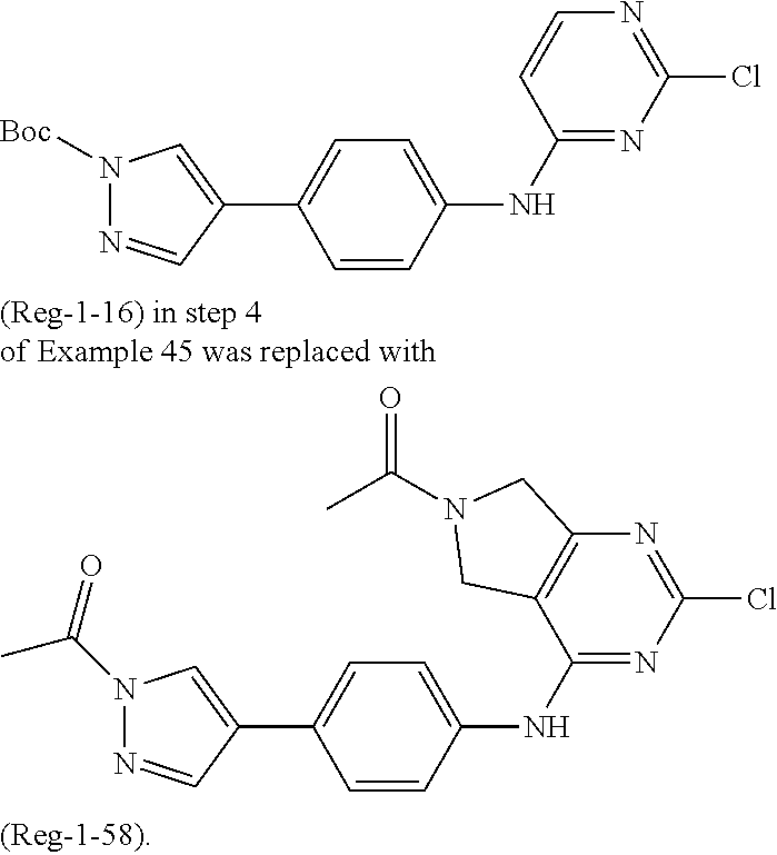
C1=CC(NC2=NC(Cl)=NC=C2)=CC=C1C1=CN([Boc])N=C1.C1=CC(NC2=NC(Cl)=NC3=C2CN(C(C)=O)C3)=CC=C1C1=CN(C(=O)C)N=C1
